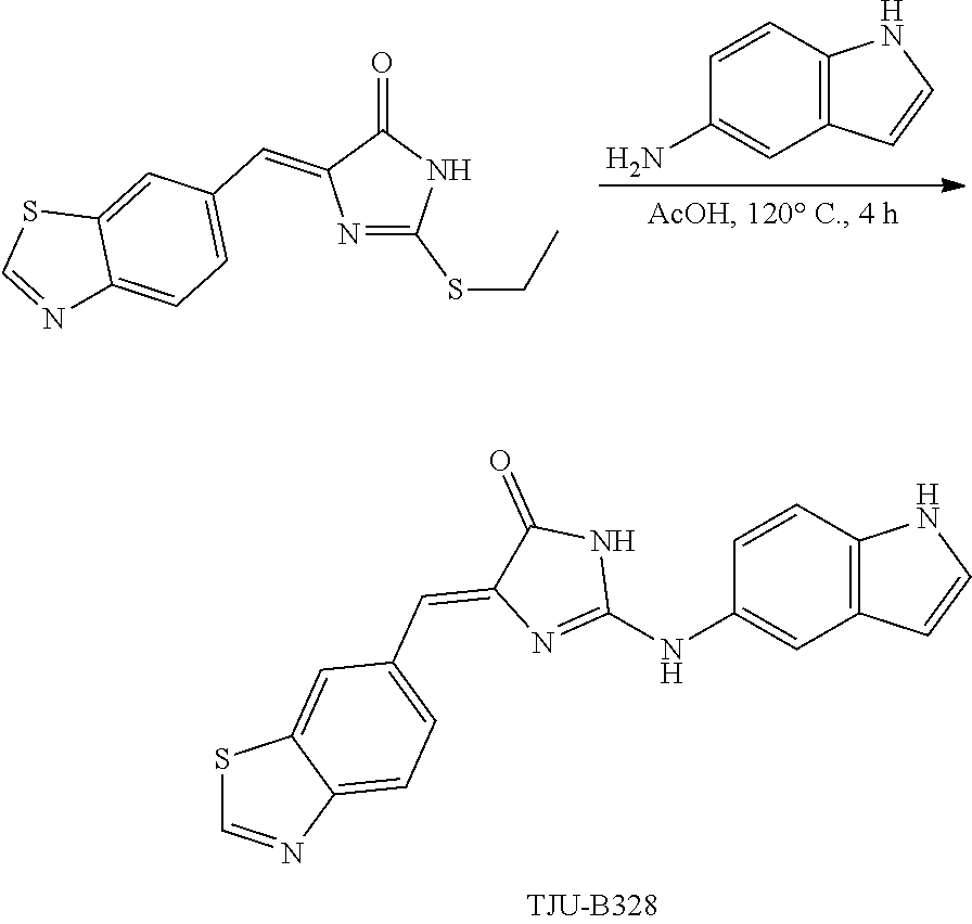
S1C=NC2=CC=C(C=C3N=C(NC4=CC5=C(C=C4)NC=C5)NC3=O)C=C12.S1C=NC2=CC=C(C=C3N=C(SCC)NC3=O)C=C12.C12=C(C=CC(N)=C1)NC=C2
